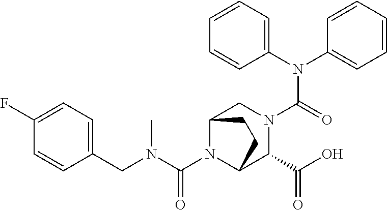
C1(N(C2=CC=CC=C2)C(=O)N2CC3N(C(N(C)CC4=CC=C(F)C=C4)=O)C(C2C(O)=O)CC3)=CC=CC=C1
